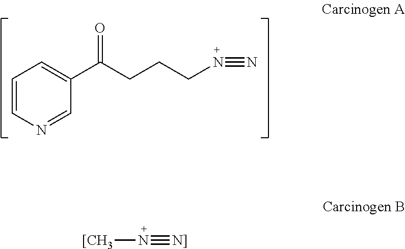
[[CH3]N#[N]].C1=CN=CC(C(CCCN#N)=O)=C1
